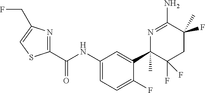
C1(C(NC2=CC=C(F)C(C3(C)C(F)(F)CC(F)(C)C(N)=N3)=C2)=O)=NC(CF)=CS1
